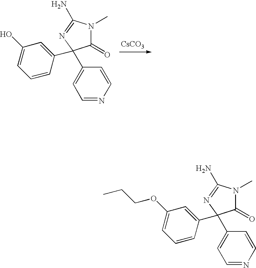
[CsCO3].C1(=O)N(C)C(N)=NC1(C1=CC(O)=CC=C1)C1=CC=NC=C1.C1(=O)N(C)C(N)=NC1(C1=CC(OCCC)=CC=C1)C1=CC=NC=C1
